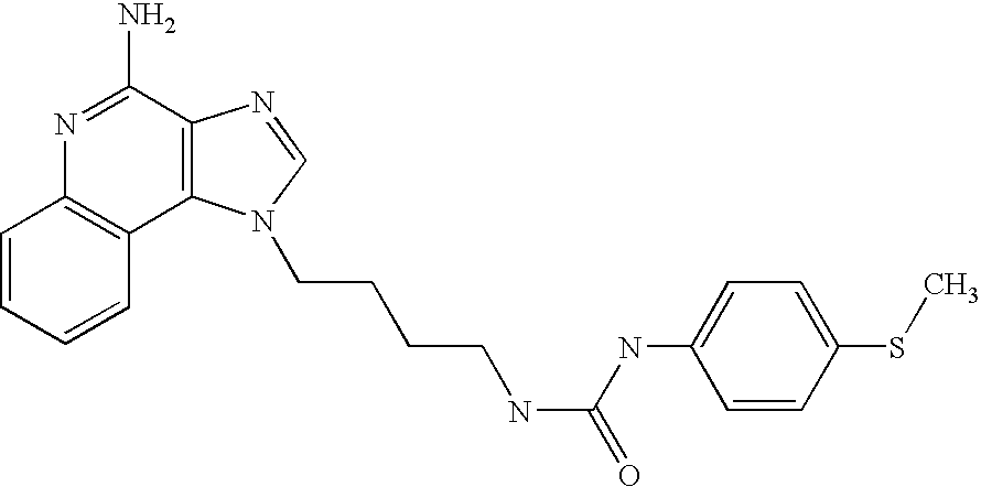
C1=CC=CC2=C1N=C(N)C1=C2N(CCCCNC(NC2=CC=C(SC)C=C2)=O)C=N1
